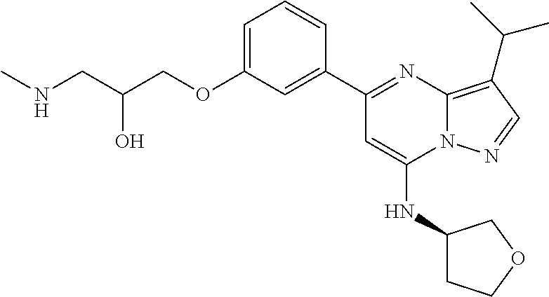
C1=C(OCC(CNC)O)C=C(C2=NC3=C(C(C)C)C=NN3C(NC3CCOC3)=C2)C=C1
